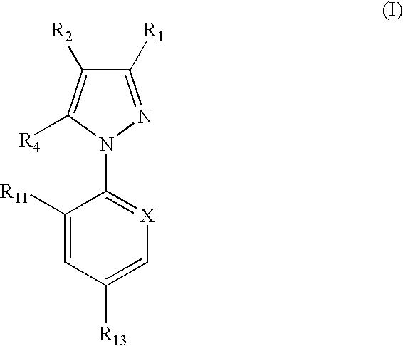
N1(C2=[X]C=C([R13])C=C2[R11])N=C([R1])C([R2])=C1[R4]
